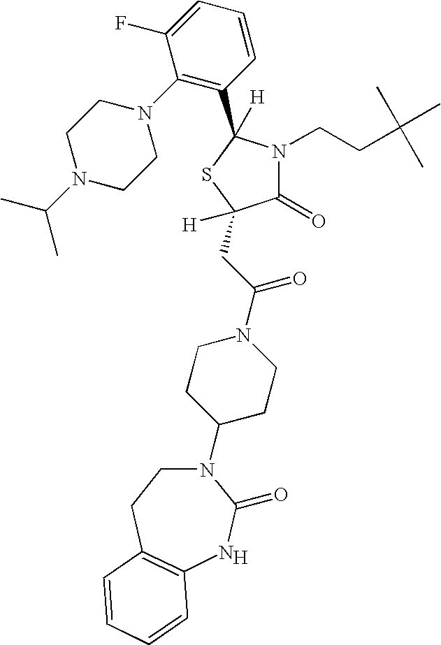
[H].N1(C2CCN(C(CC3([H])C(=O)N(CCC(C)(C)C)C(C4=C(N5CCN(C(C)C)CC5)C(F)=CC=C4)([H])S3)=O)CC2)CCC2=C(NC1=O)C=CC=C2
